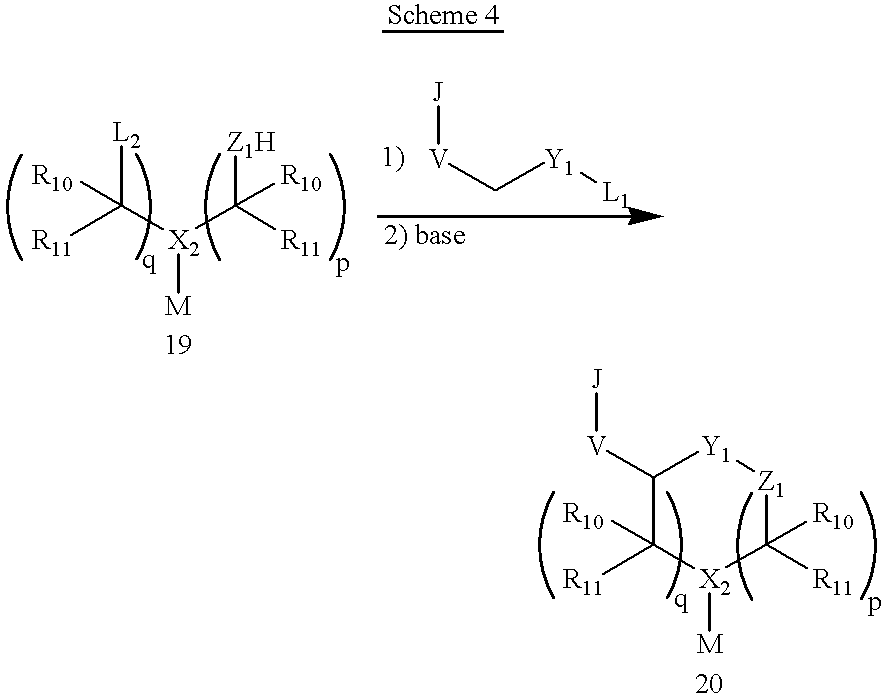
[M][X2](C([R11])([R10])[L2])C([R11])([R10])[Z1H].[J][V]C[Y1][L1].[M][X2]1C([R11])([R10])C([V][J])[Y1][Z1]C1([R11])[R10]
